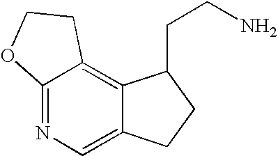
C12=NC=C3C(=C1CCO2)C(CCN)CC3
